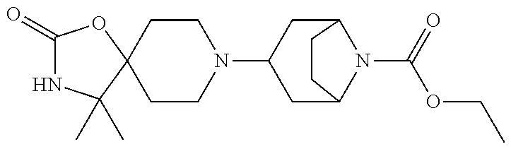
C1(=O)NC(C)(C)C2(O1)CCN(C1CC3N(C(=O)OCC)C(C1)CC3)CC2
